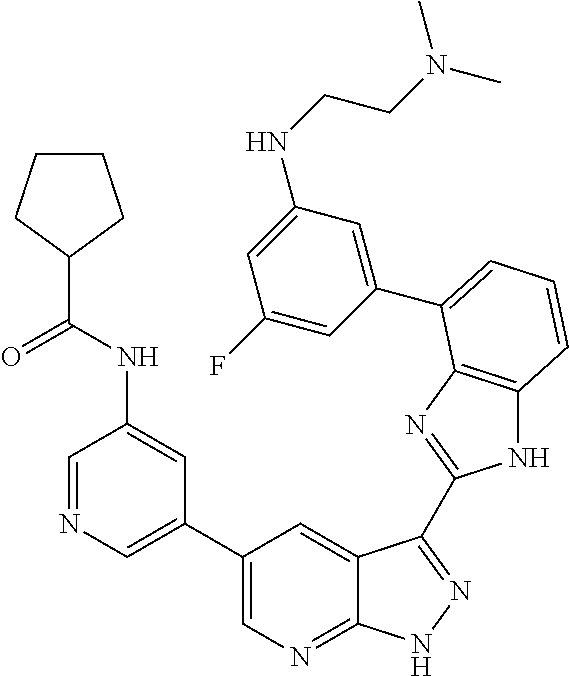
C1(C2=CN=C3C(=C2)C(C2=NC4=C(N2)C=CC=C4C2=CC(NCCN(C)C)=CC(F)=C2)=NN3)=CN=CC(NC(C2CCCC2)=O)=C1
